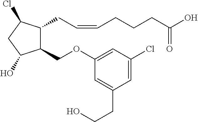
C1(COC2=CC(Cl)=CC(CCO)=C2)C(CC=CCCCC(O)=O)C(Cl)CC1O
